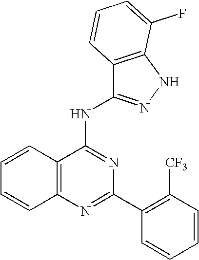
C12=C(N=C(C3=C([CF3])C=CC=C3)N=C1NC1=NNC3=C1C=CC=C3F)C=CC=C2
